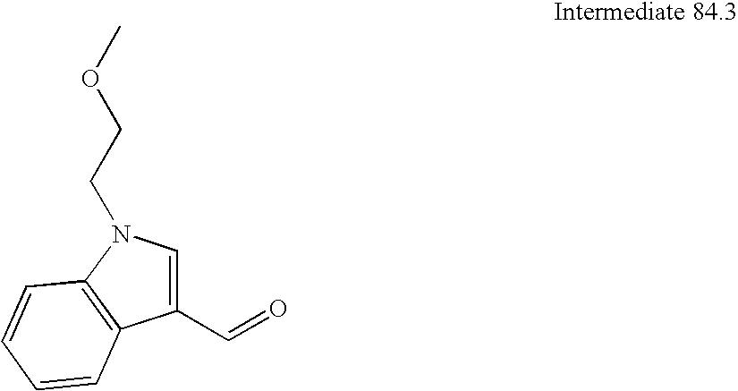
O=CC1=CN(CCOC)C2=C1C=CC=C2
